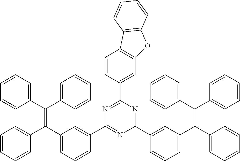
C1=CC=C(C(=C(C2=CC=CC=C2)C2=CC=CC(C3=NC(C4=CC(C(=C(C5=CC=CC=C5)C5=CC=CC=C5)C5=CC=CC=C5)=CC=C4)=NC(C4=CC5=C(C=C4)C4=C(O5)C=CC=C4)=N3)=C2)C2=CC=CC=C2)C=C1
